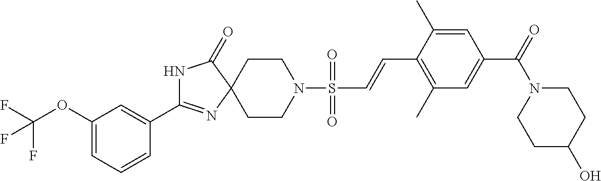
C1(OC(F)(F)F)=CC=CC(C2=NC3(C(=O)N2)CCN(S(C=CC2=C(C)C=C(C(=O)N4CCC(O)CC4)C=C2C)(=O)=O)CC3)=C1
